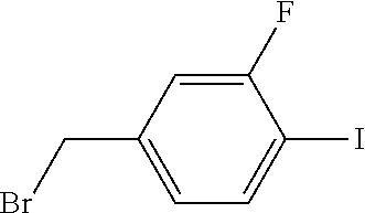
C1(F)=CC(CBr)=CC=C1I
